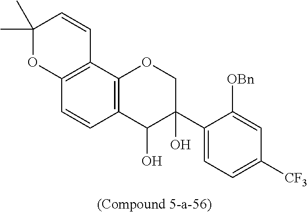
C12=C(C3=C(C=C1)C(O)C(C1=CC=C([CF3])C=C1[OBn])(O)CO3)C=CC(C)(C)O2
